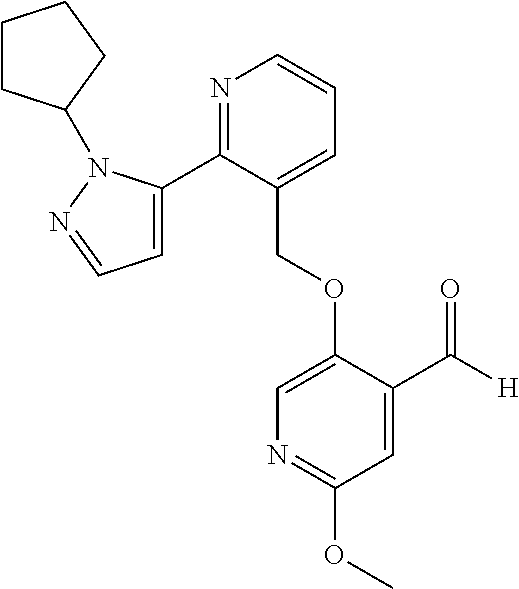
C(OC1=CN=C(OC)C=C1C([H])=O)C1=CC=CN=C1C1=CC=NN1C1CCCC1
